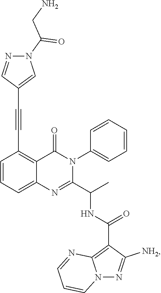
C1=CC=C2C(=C1C#CC1=CN(C(CN)=O)N=C1)C(=O)N(C1=CC=CC=C1)C(C(C)NC(C1=C3N(N=C1[NH2])C=CC=N3)=O)=N2
